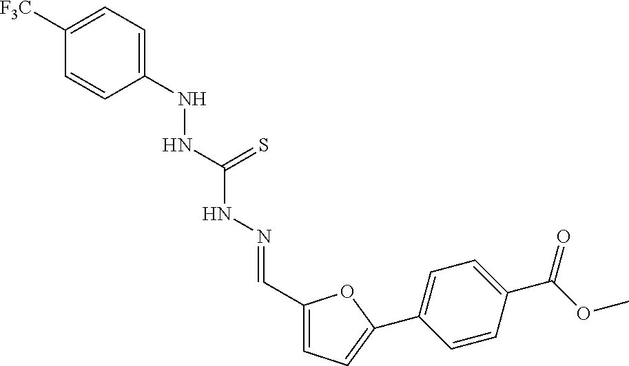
C1(C=NNC(NNC2=CC=C([F3C])C=C2)=S)=CC=C(C2=CC=C(C(OC)=O)C=C2)O1
